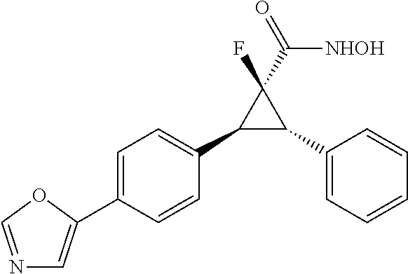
C1(C2C(C3=CC=C(C4=CN=CO4)C=C3)C2(F)C(=O)[NHOH])=CC=CC=C1
